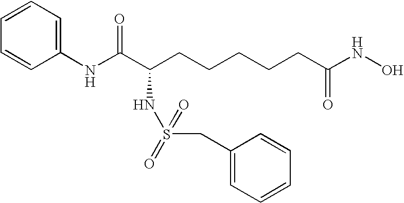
C1(NC(C(CCCCCC(NO)=O)NS(CC2=CC=CC=C2)(=O)=O)=O)=CC=CC=C1
